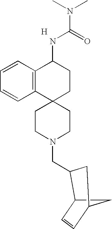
C12(CCN(CC3C4C=CC(C4)C3)CC1)CCC(NC(N(C)C)=O)C1=C2C=CC=C1.[H]
